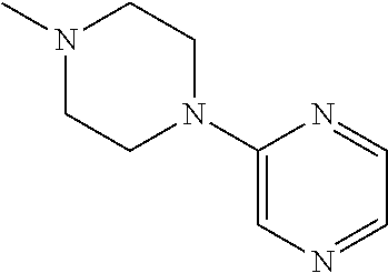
N1(C)CCN(C2=CN=CC=N2)CC1
